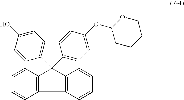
C1=CC2=C(C=C1)C1=C(C2(C2=CC=C(OC3CCCCO3)C=C2)C2=CC=C(O)C=C2)C=CC=C1
